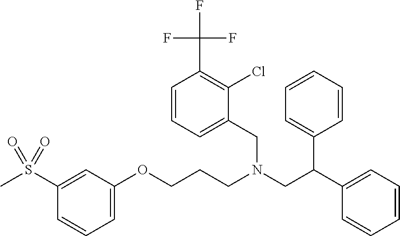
C1=C(OCCCN(CC(C2=CC=CC=C2)C2=CC=CC=C2)CC2=CC=CC(C(F)(F)F)=C2Cl)C=C(S(C)(=O)=O)C=C1
